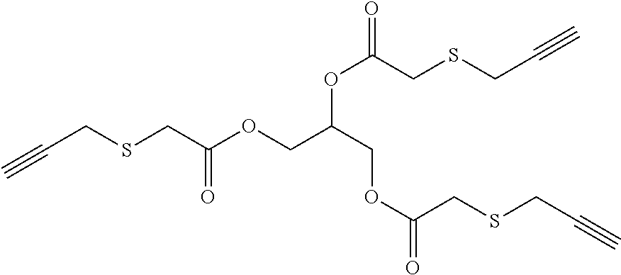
C(CSCC(OCC(COC(=O)CSCC#C)OC(=O)CSCC#C)=O)#C
